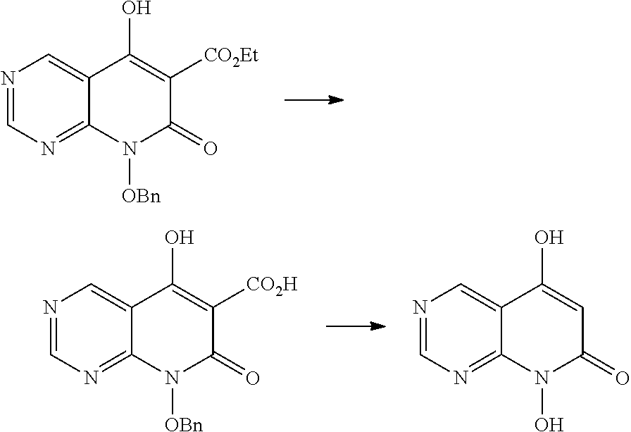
N1=CN=C2C(=C1)C(O)=C([CO2Et])C(=O)N2[OBn].N1=CN=C2C(=C1)C(O)=C([CO2H])C(=O)N2[OBn].N1=CN=C2C(=C1)C(O)=CC(=O)N2O
